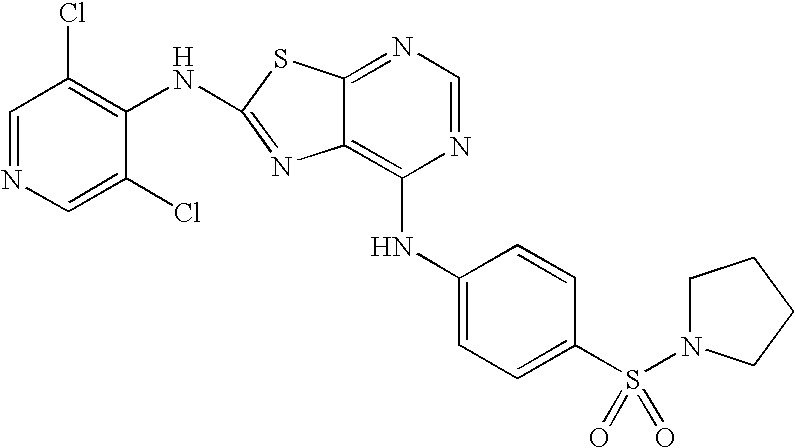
N1=CN=C2C(=C1NC1=CC=C(S(N3CCCC3)(=O)=O)C=C1)N=C(NC1=C(Cl)C=NC=C1Cl)S2
